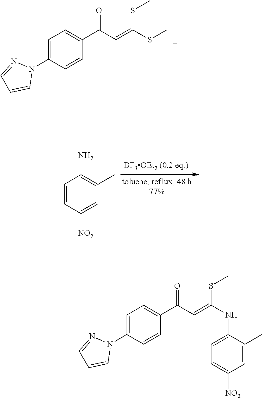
C1=C(N2N=CC=C2)C=CC(C(C=C(SC)SC)=O)=C1.C1=CC([NO2])=CC(C)=C1N.C1=C(N2N=CC=C2)C=CC(C(C=C(SC)NC2=CC=C([NO2])C=C2C)=O)=C1
